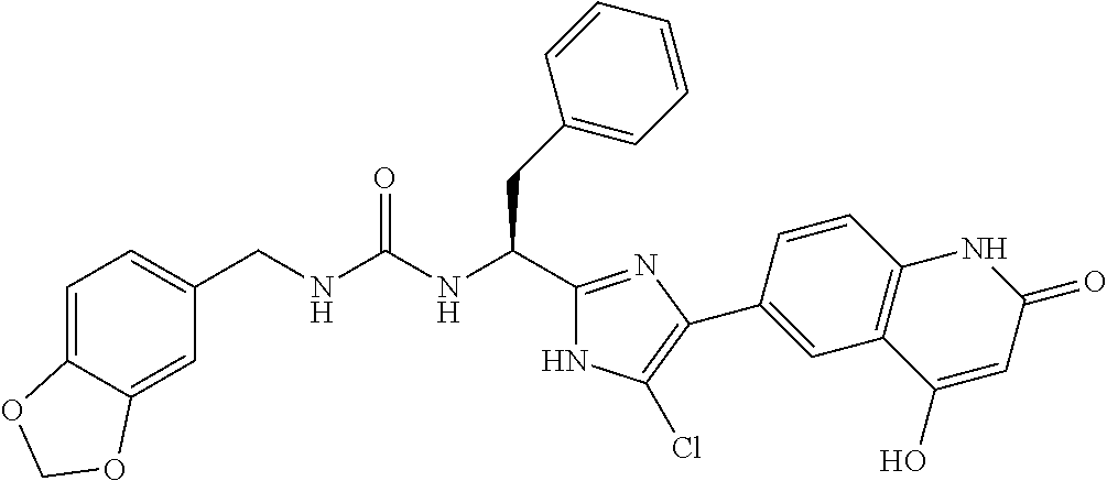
C12=CC(CNC(NC(CC3=CC=CC=C3)C3=NC(C4=CC5=C(C=C4)NC(=O)C=C5O)=C(Cl)N3)=O)=CC=C1OCO2
